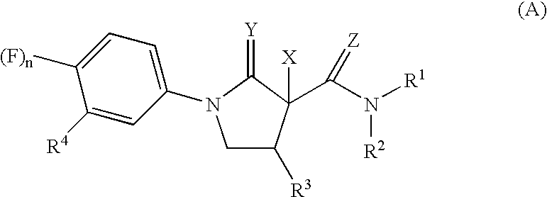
C1([(F)n])=CC=C(N2CC([R3])C([X])(C(N([R1])[R2])=[Z])C2=[Y])C=C1[R4]
